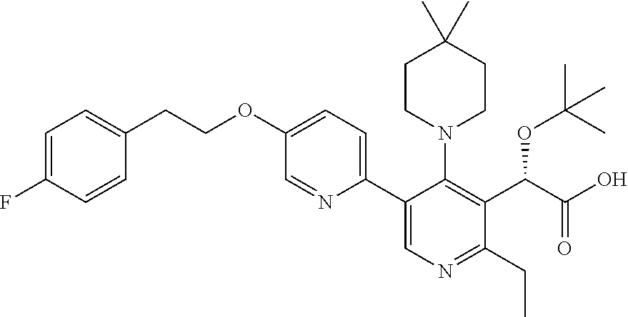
C1=C(F)C=CC(CCOC2=CC=C(C3=CN=C(CC)C(C(OC(C)(C)C)C(=O)O)=C3N3CCC(C)(C)CC3)N=C2)=C1
